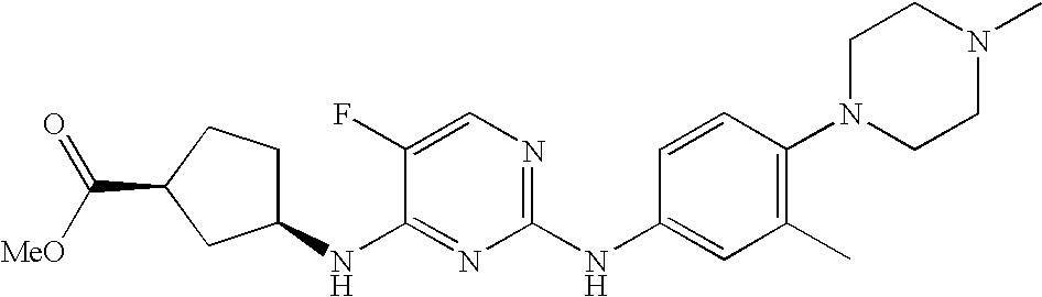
C1CC(C([MeO])=O)CC1NC1=NC(NC2=CC(C)=C(N3CCN(C)CC3)C=C2)=NC=C1F
